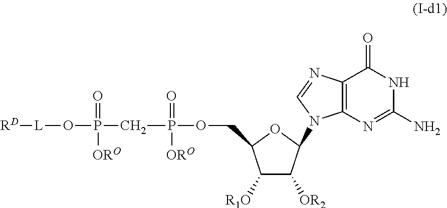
C12=C(N=C(N)NC1=O)N(C1C([OR2])C([R1O])C(COP(CP(O[L][RD])(=O)[ORO])(=O)[ORO])O1)C=N2
